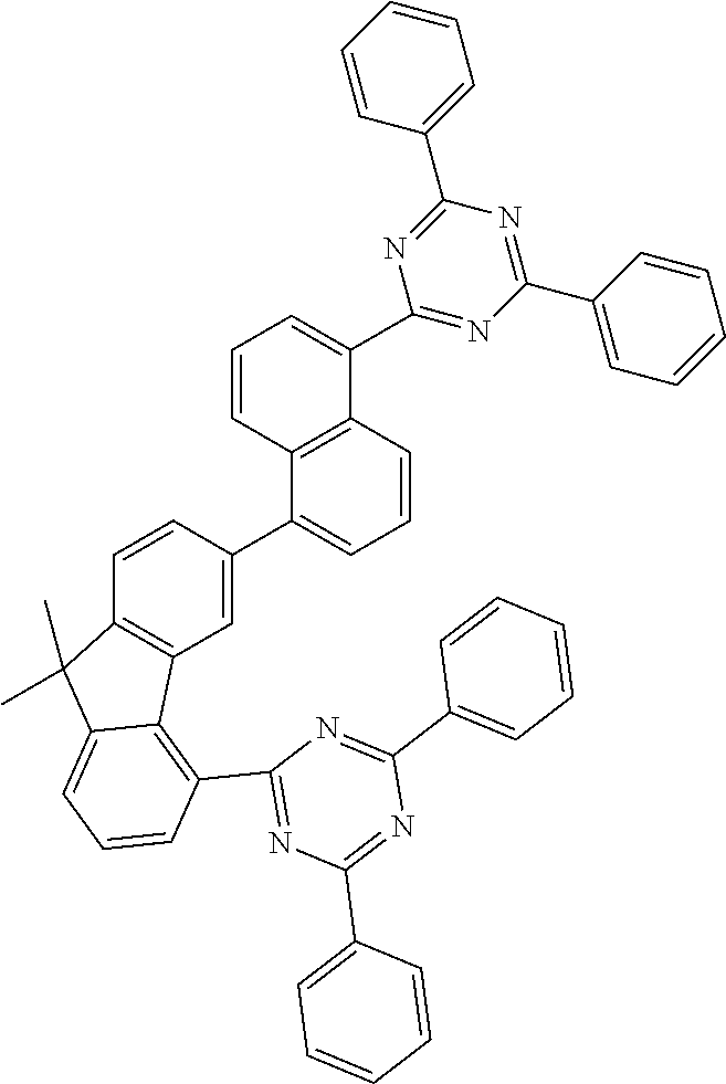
C1(C2=CC3=C(C=C2)C(C)(C)C2=CC=CC(C4=NC(C5=CC=CC=C5)=NC(C5=CC=CC=C5)=N4)=C32)=CC=CC2=C1C=CC=C2C1=NC(C2=CC=CC=C2)=NC(C2=CC=CC=C2)=N1
